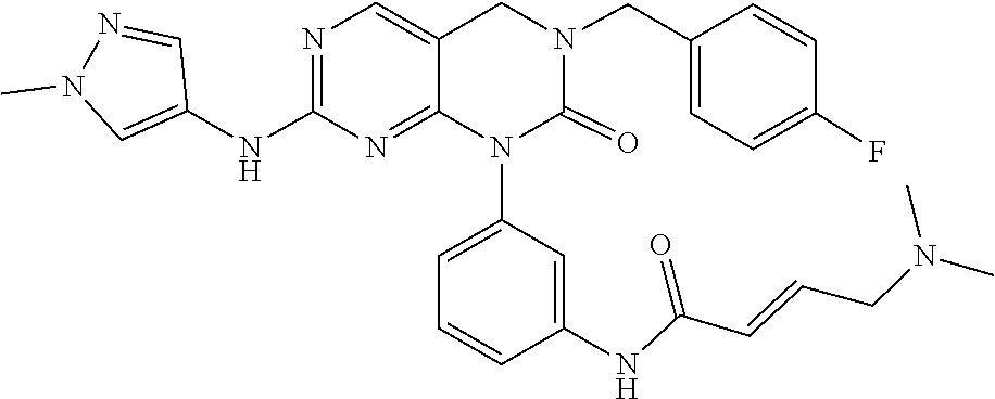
C(=CCN(C)C)C(NC1=CC(N2C(=O)N(CC3=CC=C(F)C=C3)CC3=CN=C(NC4=CN(C)N=C4)N=C23)=CC=C1)=O
